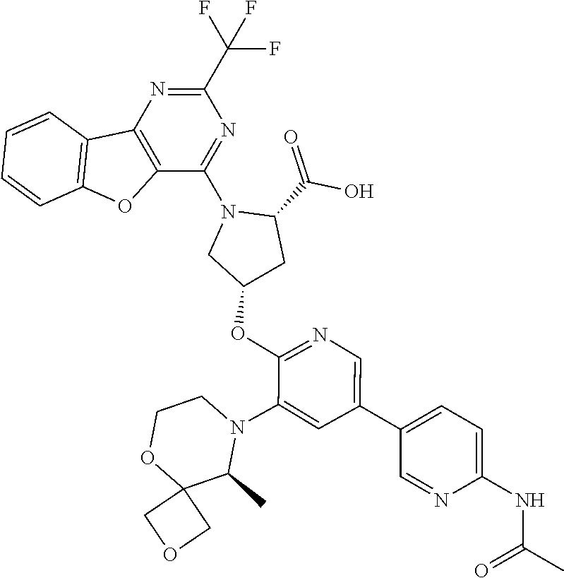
C12=C(C(N3CC(OC4=NC=C(C5=CC=C(NC(C)=O)N=C5)C=C4N4CCOC5(C4C)COC5)CC3C(O)=O)=NC(C(F)(F)F)=N1)OC1=C2C=CC=C1
